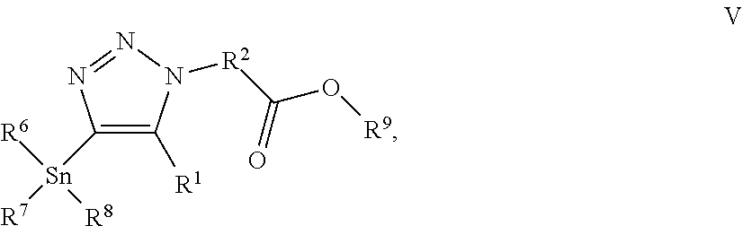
C1([Sn]([R7])([R6])[R8])=C([R1])N([R2]C(O[R9])=O)N=N1
